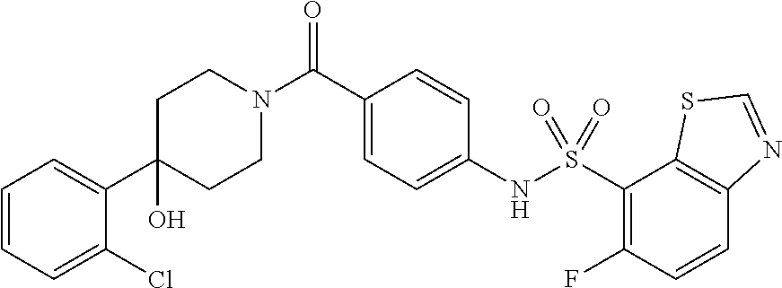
C1CN(C(C2=CC=C(NS(=O)(=O)C3=C(F)C=CC4=C3SC=N4)C=C2)=O)CCC1(O)C1=CC=CC=C1Cl
